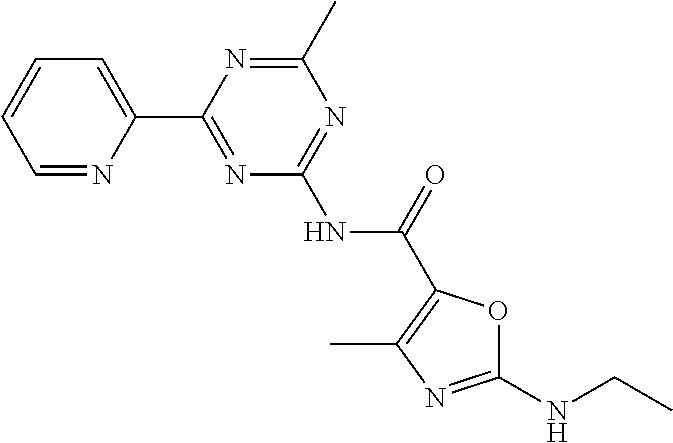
C1=NC(C2=NC(NC(=O)C3=C(C)N=C(NCC)O3)=NC(C)=N2)=CC=C1
